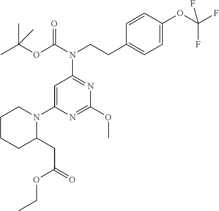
C1CCC(CC(=O)OCC)N(C2=CC(N(CCC3=CC=C(OC(F)(F)F)C=C3)C(OC(C)(C)C)=O)=NC(OC)=N2)C1
